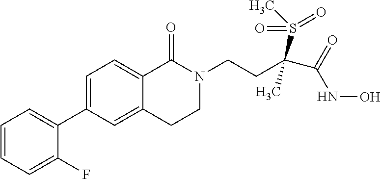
C1=CC=C(F)C(C2=CC=C3C(=C2)CCN(CCC(C(=O)NO)(S(C)(=O)=O)C)C3=O)=C1
